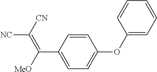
C1=CC(C([MeO])=C([NC])[CN])=CC=C1OC1=CC=CC=C1
